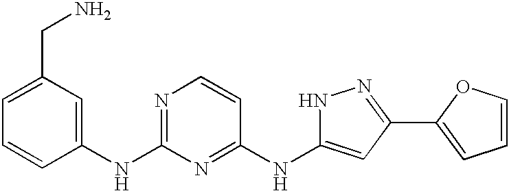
C1=C(CN)C=C(NC2=NC=CC(NC3=CC(C4=CC=CO4)=NN3)=N2)C=C1
